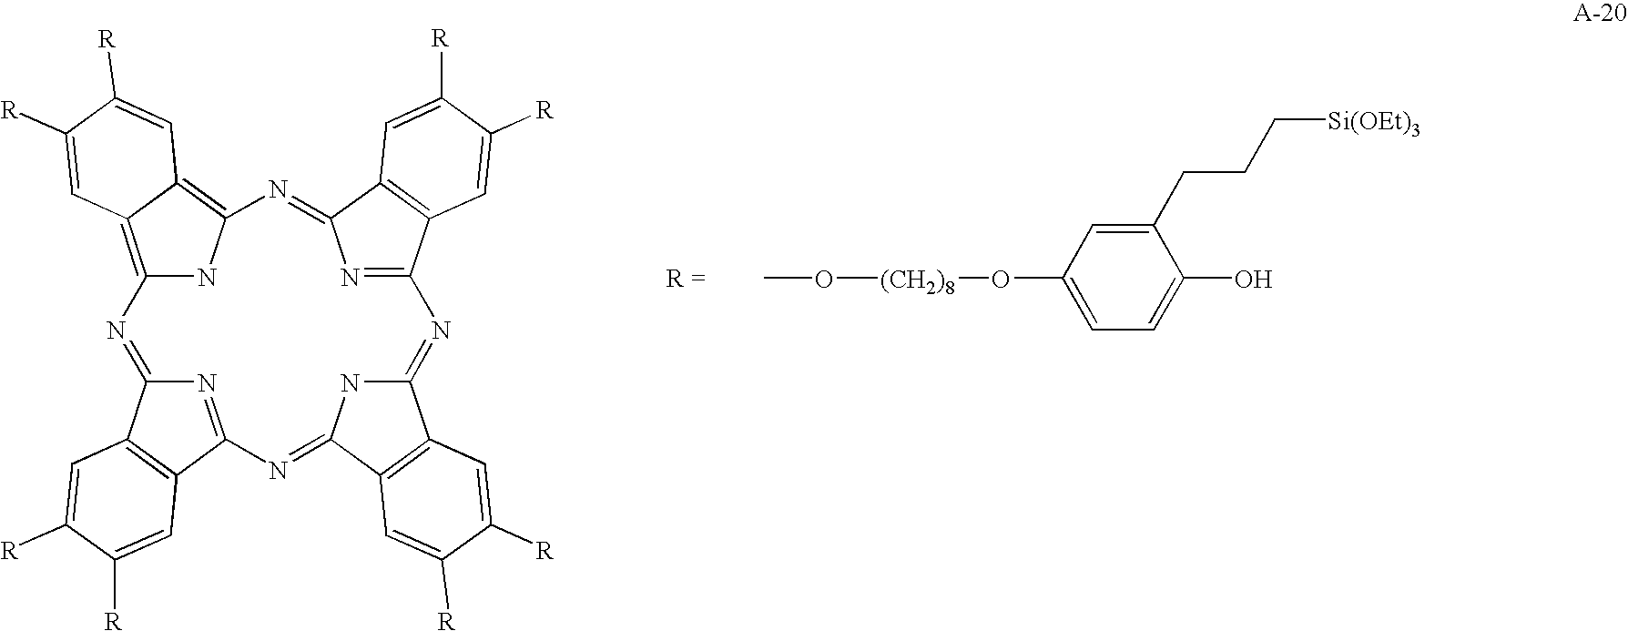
C12=C3C(=C(N1)N=C1N=C(C4=C1C=C([R])C([R])=C4)N=C1NC(=NC4=NC(=N2)C2=C4C=C([R])C([R])=C2)C2=C1C=C([R])C([R])=C2)C=C([R])C([R])=C3.CO[(CH2)8]OC1=CC=C(O)C(CCC[Si(OEt)3])=C1
